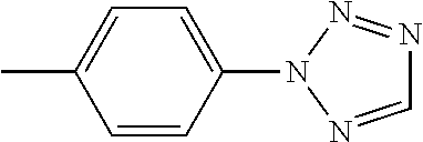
C1=C(C)C=CC(N2N=NC=N2)=C1
